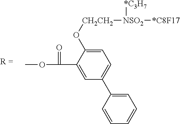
C1=C(O[CH2CH2][NSO2]([*C8F17])[*C3H7])C(C(=O)OC)=CC(C2=CC=CC=C2)=C1
